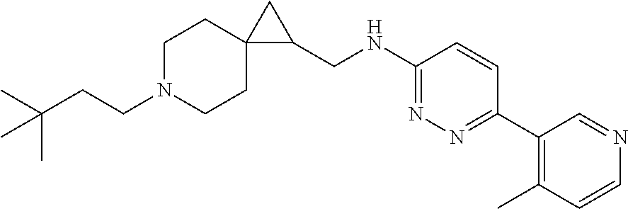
C(N1CCC2(CC1)C(CNC1=NN=C(C3=C(C)C=CN=C3)C=C1)C2)CC(C)(C)C
